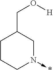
C1CCN(->*)CC1CO[H]
